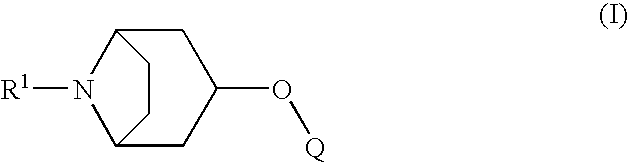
C1C2N([R1])C(CC1O[Q])CC2
